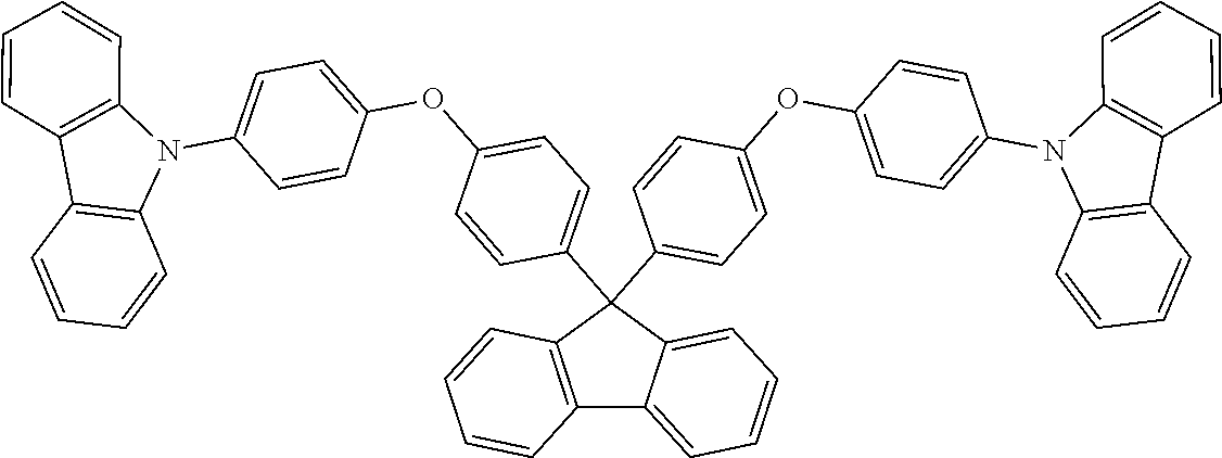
C12=C(C(C3=CC=C(OC4=CC=C(N5C6=C(C7=C5C=CC=C7)C=CC=C6)C=C4)C=C3)(C3=CC=C(OC4=CC=C(N5C6=C(C7=C5C=CC=C7)C=CC=C6)C=C4)C=C3)C3=CC=CC=C13)C=CC=C2
